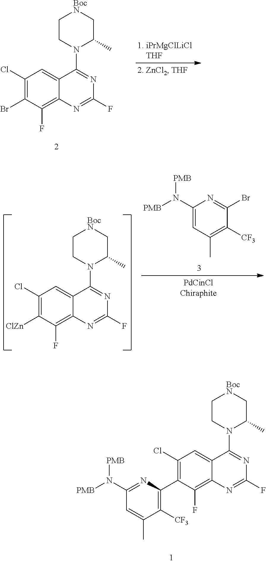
C1(Cl)=C(Br)C(F)=C2C(=C1)C(N1C(C)C[BocN]CC1)=NC(F)=N2.C1(N([PMB])[PMB])=CC(C)=C([CF3])C(Br)=N1.C1(Cl)=C([ClZn])C(F)=C2C(=C1)C(N1C(C)C[BocN]CC1)=NC(F)=N2.C1(Cl)=C(C2=C([CF3])C(C)=CC(N([PMB])[PMB])=N2)C(F)=C2C(=C1)C(N1C(C)C[BocN]CC1)=NC(F)=N2
